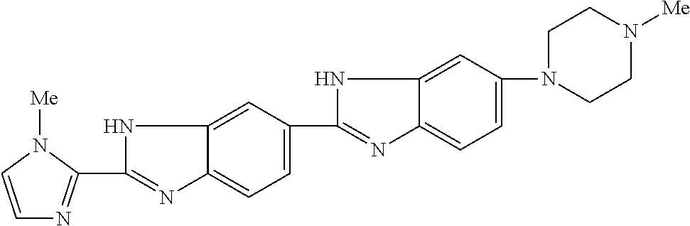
C1=C(C2=NC3=CC=C(N4CCN([Me])CC4)C=C3N2)C=C2C(=C1)N=C(C1=NC=CN1[Me])N2
